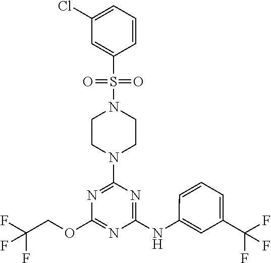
C1CN(S(=O)(=O)C2=CC(Cl)=CC=C2)CCN1C1=NC(OCC(F)(F)F)=NC(NC2=CC(C(F)(F)F)=CC=C2)=N1
